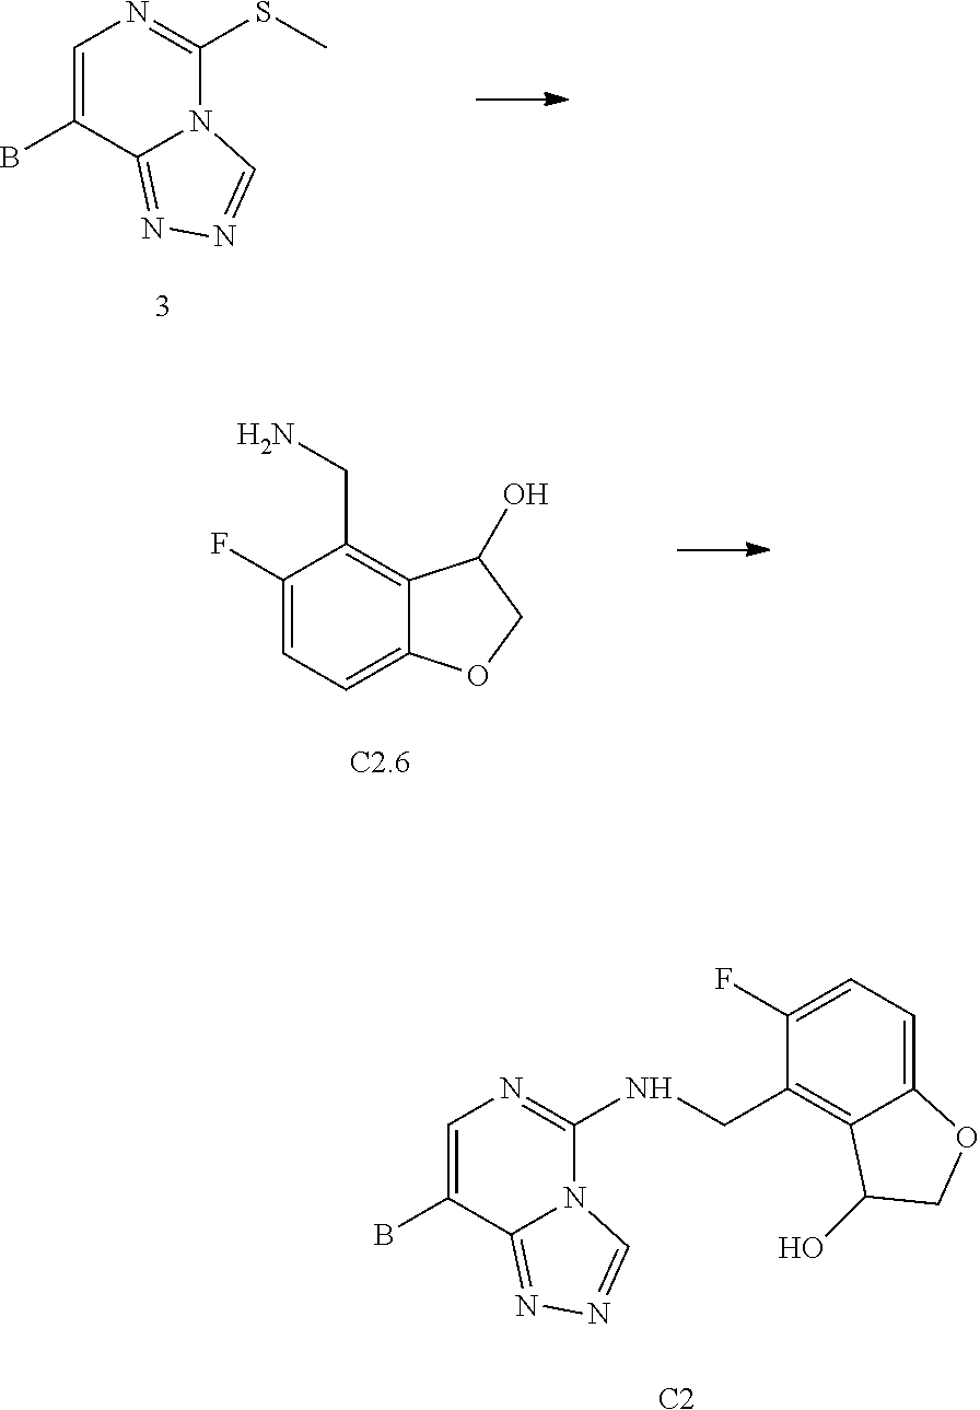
C1=C(B)C2=NN=CN2C(NCC2=C3C(=CC=C2F)OCC3O)=N1.[C2].C1=C(B)C2=NN=CN2C(SC)=N1.C1(F)=CC=C2C(=C1CN)C(O)CO2
